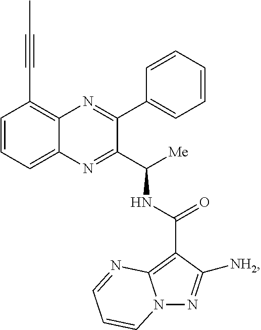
C1=CC=C2C(=C1C#CC)N=C(C1=CC=CC=C1)C(C([Me])NC(=O)C1=C3N(N=C1[NH2])C=CC=N3)=N2
